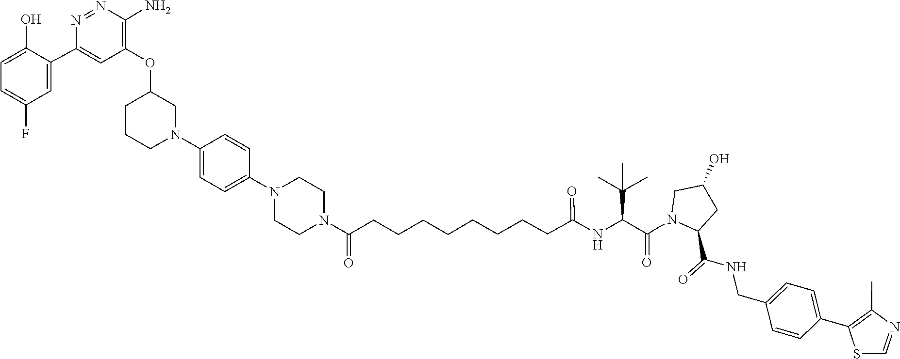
C(=O)(C1N(C(=O)C(NC(CCCCCCCCC(=O)N2CCN(C3=CC=C(N4CC(OC5=C(N)N=NC(C6=CC(F)=CC=C6O)=C5)CCC4)C=C3)CC2)=O)C(C)(C)C)CC(O)C1)NCC1=CC=C(C2=C(C)N=CS2)C=C1
